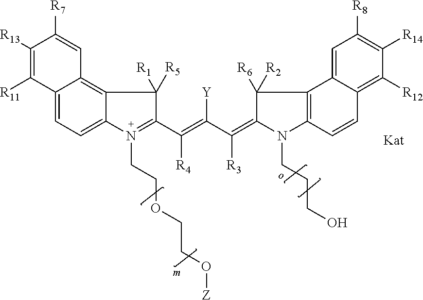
C12=CC=C3C(=C1C=C([R7])C([R13])=C2[R11])C([R5])([R1])C(C(=C(C(=C1N(CCCO)C2=C(C1([R6])[R2])C1=CC([R8])=C([R14])C([R12])=C1C=C2)[R3])[Y])[R4])=N3CCOCCO[Z]
